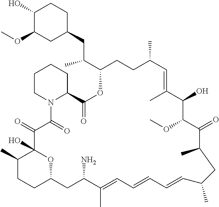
C1(C)CCC2OC1(O)C(=O)C(=O)N1C(CCCC1)C(=O)OC(C(CC1CCC(O)C(OC)C1)C)CCC(C)C=C(C)C(O)C(OC)C(=O)C(C)CC(C)C=CC=CC=C(C)C(N)C2
